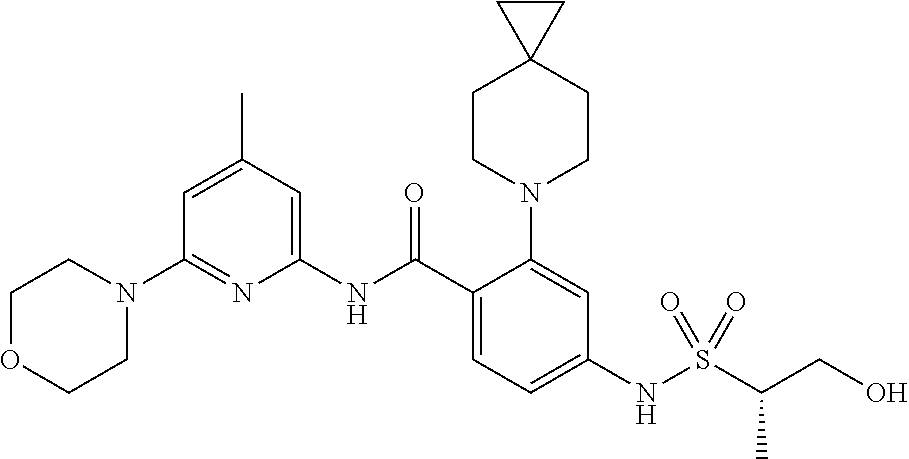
N1(C2=NC(NC(C3=CC=C(NS(C(CO)C)(=O)=O)C=C3N3CCC4(CC3)CC4)=O)=CC(C)=C2)CCOCC1
